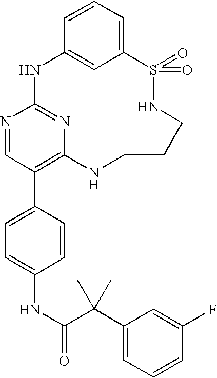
C12=CC=CC(=C1)NC1=NC(=C(C3=CC=C(NC(=O)C(C4=CC=CC(F)=C4)(C)C)C=C3)C=N1)NCCCNS2(=O)=O
